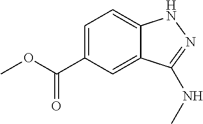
C1=C(C(OC)=O)C=C2C(=C1)NN=C2NC
